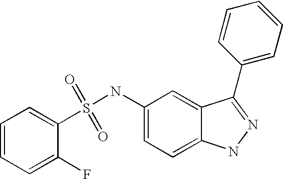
S(=O)(=O)(NC1=CC=C2C(=C1)C(C1=CC=CC=C1)=NN2)C1=CC=CC=C1F
